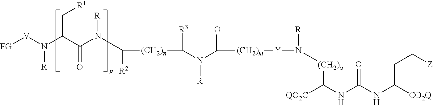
C(C(C(N([R])C([(CH2)n]C([R3])N(C([(CH2)m][Y]N([R])[(CH2)a]C(NC(NC([CO2Q])CC[Z])=O)[QO2C])=O)[R])[R2])=O)N([V][FG])[R])[R1]
